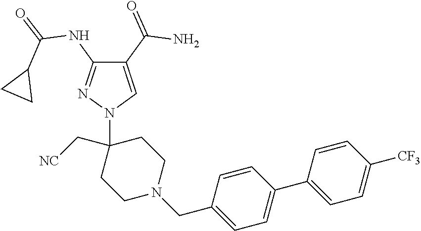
C1(C(=O)N)=CN(C2(C[NC])CCN(CC3=CC=C(C4=CC=C([CF3])C=C4)C=C3)CC2)N=C1NC(=O)C1CC1
